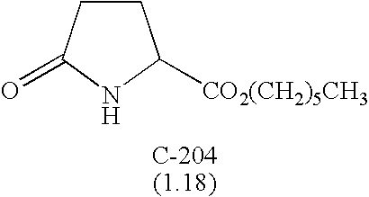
C1CC(=O)NC1[CO2(CH2)5CH3]
